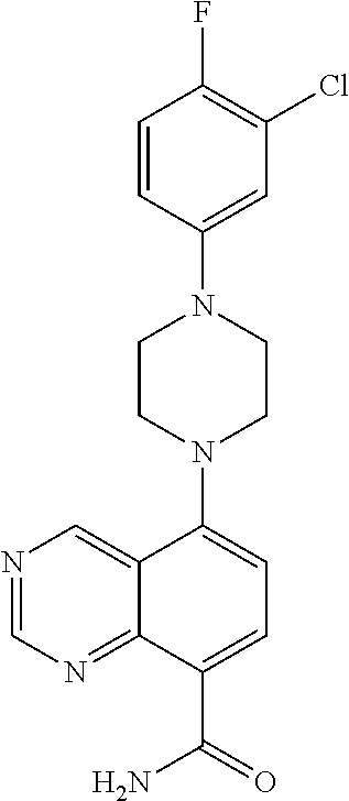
N1=CN=C2C(=C1)C(N1CCN(C3=CC(Cl)=C(F)C=C3)CC1)=CC=C2C(=O)N
